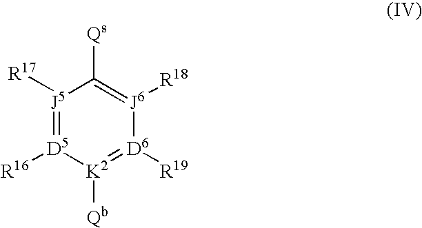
[J5]1([R17])=[D5]([R16])[K2]([Qb])=[D6]([R19])[J6]([R18])=C1[Qs]
